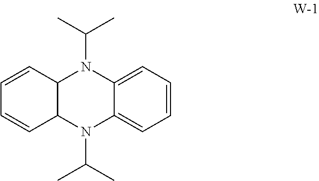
C12C(N(C(C)C)C3=CC=CC=C3N1C(C)C)C=CC=C2
